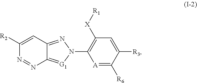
C1([R2])=CC2=NN(C3=C([X][R1])C=C([R3])C([R6])=[A]3)[G1]=C2N=N1
